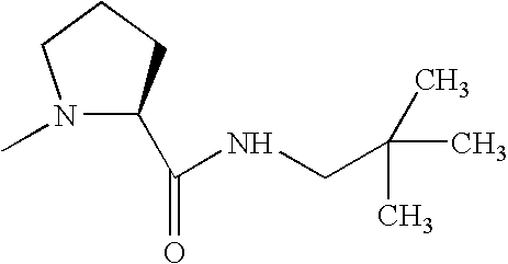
N1(C)C(C(=O)NCC(C)(C)C)CCC1
